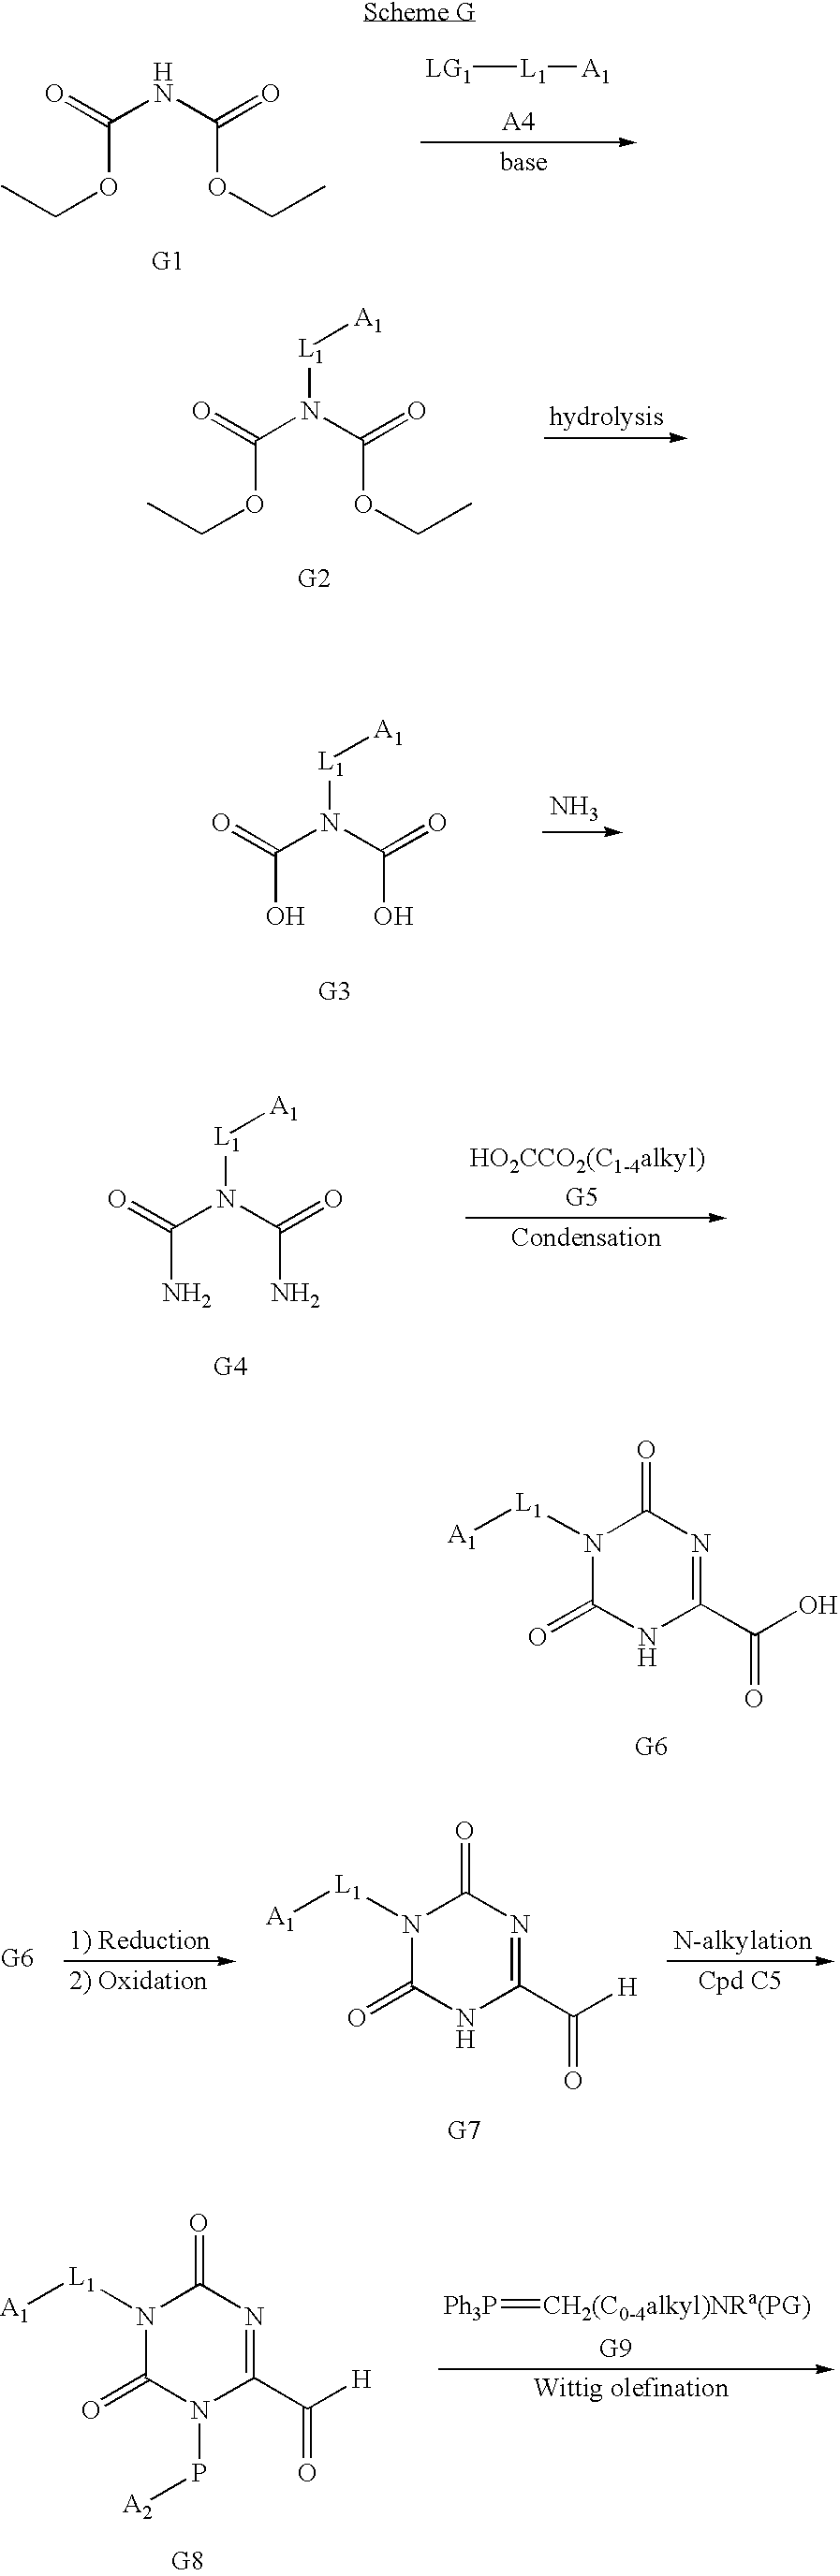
[G6].[L1](N1C(=O)N=C(C(=O)O)NC1=O)[A1].C(OCC)(NC(OCC)=O)=O.[A4].[LG1][L1][A1].C(OCC)(N(C(OCC)=O)[L1][A1])=O.C(O)(N(C(O)=O)[L1][A1])=O.N.C(N)(N(C(N)=O)[L1][A1])=O.[G7].[L1](N1C(=O)N=C(C(=O)[H])NC1=O)[A1].[G8].[L1](N1C(=O)N=C(C(=O)[H])N(P[A2])C1=O)[A1].[Ph3P]=[CH2(C0-4alkyl)NRa(PG)]
